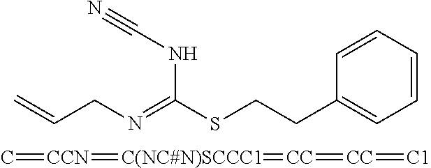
C1=CC=CC(CCSC(=NCC=C)NC#N)=C1.C=[CCN]=[C(NC#N)SCCC1]=[CC]=[CC]=[C1]
